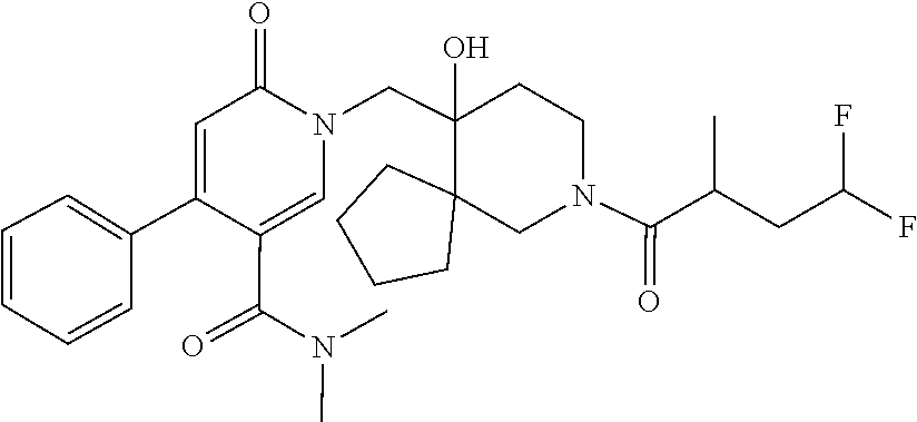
C1(C(N(C)C)=O)=CN(CC2(O)C3(CN(C(=O)C(CC(F)F)C)CC2)CCCC3)C(=O)C=C1C1=CC=CC=C1
